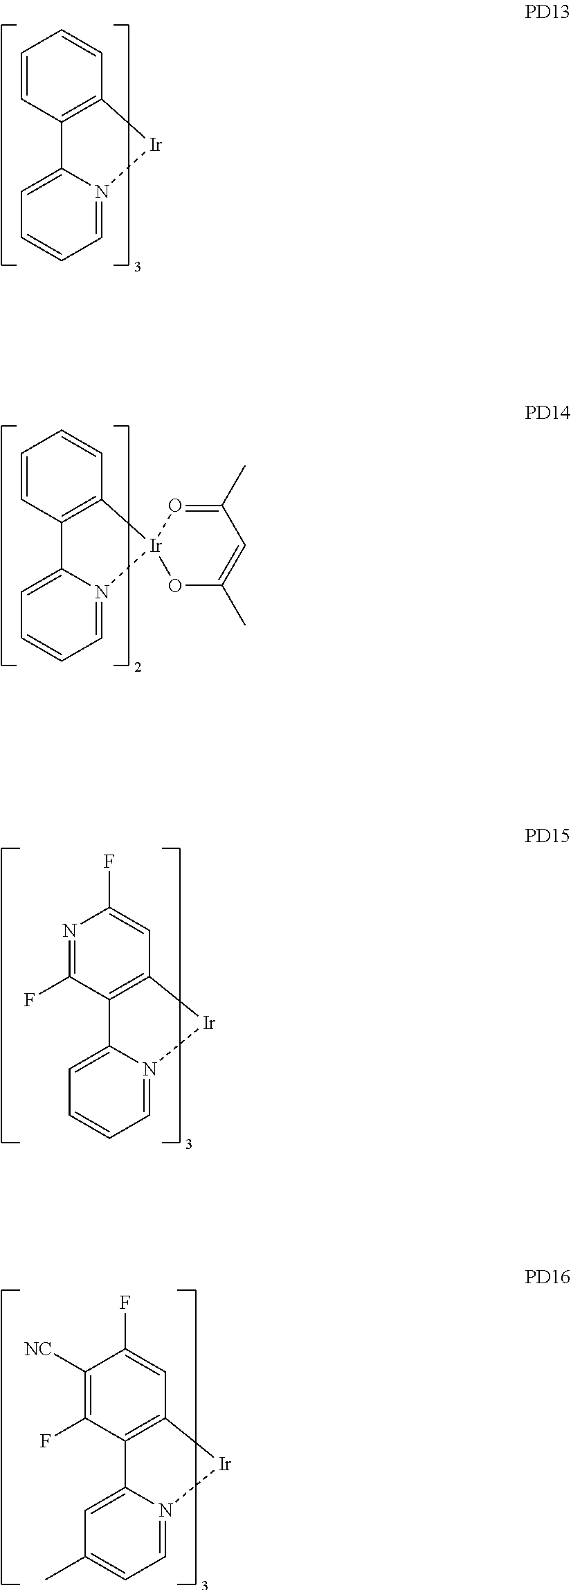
C1=CC=N2C(=C1)C1=C(C=CC=C1)[Ir]2.C1=CC=N2C(=C1)C1=C(C=CC=C1)[Ir]21OC(C)=CC(C)=O1.C1=CC=N2C(=C1)C1=C(C=C(F)N=C1F)[Ir]2.C1(C)=CC=N2C(=C1)C1=C(C=C(F)C([NC])=C1F)[Ir]2
